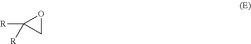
[R]C1([R])CO1
